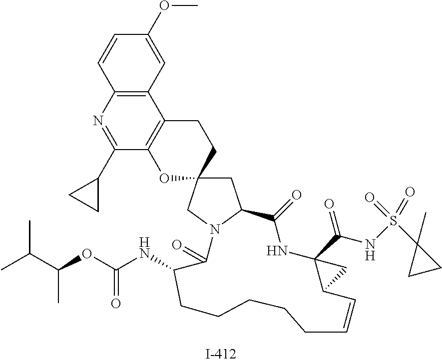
C1=CC2=C(C=C1OC)C1=C(C(C3CC3)=N2)OC2(CC1)CC1N(C2)C(=O)C(NC(=O)OC(C(C)C)C)CCCCCC=CC2C(C(NS(C3(C)CC3)(=O)=O)=O)(NC1=O)C2
